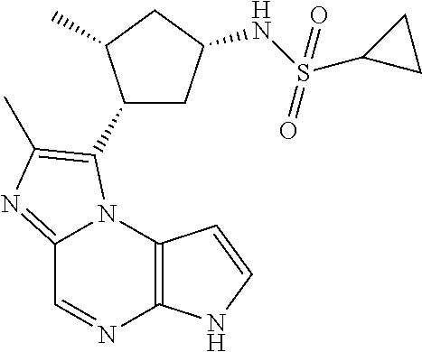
C12=NC(C)=C(C3CC(NS(C4CC4)(=O)=O)CC3C)N1C1=C(N=C2)NC=C1
